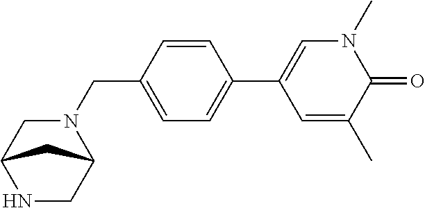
C1(CN2C3CNC(C2)C3)=CC=C(C2=CN(C)C(=O)C(C)=C2)C=C1
